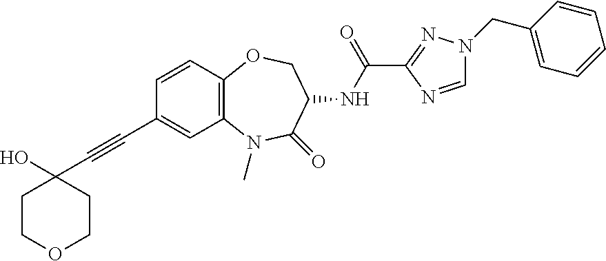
C(#CC1(O)CCOCC1)C1=CC2=C(C=C1)OCC(NC(=O)C1=NN(CC3=CC=CC=C3)C=N1)C(=O)N2C
